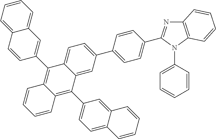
C12=C(N(C3=CC=CC=C3)C(C3=CC=C(C4=CC=C5C(=C4)C(C4=CC=C6C(=C4)C=CC=C6)=C4C(=C5C5=CC6=CC=CC=C6C=C5)C=CC=C4)C=C3)=N1)C=CC=C2
